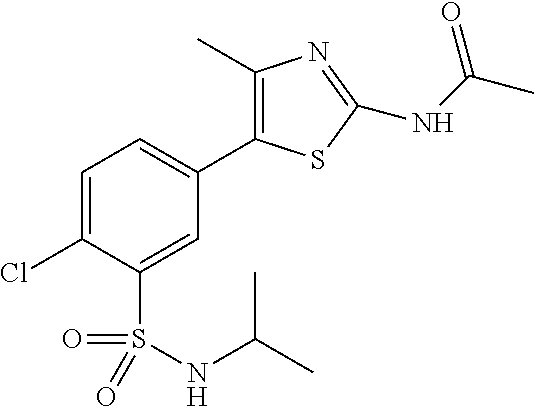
C1=C(Cl)C(S(=O)(=O)NC(C)C)=CC(C2=C(C)N=C(NC(C)=O)S2)=C1
